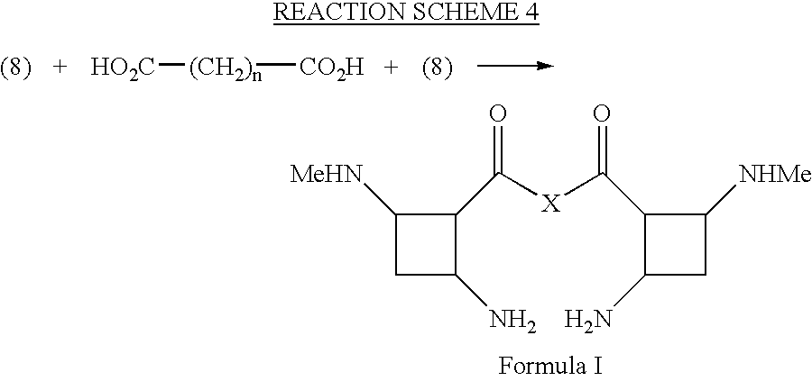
[HO2C][(CH2)n][CO2H].C1([MeHN])CC(N)C1C([X]C(C1C([NHMe])CC1N)=O)=O
